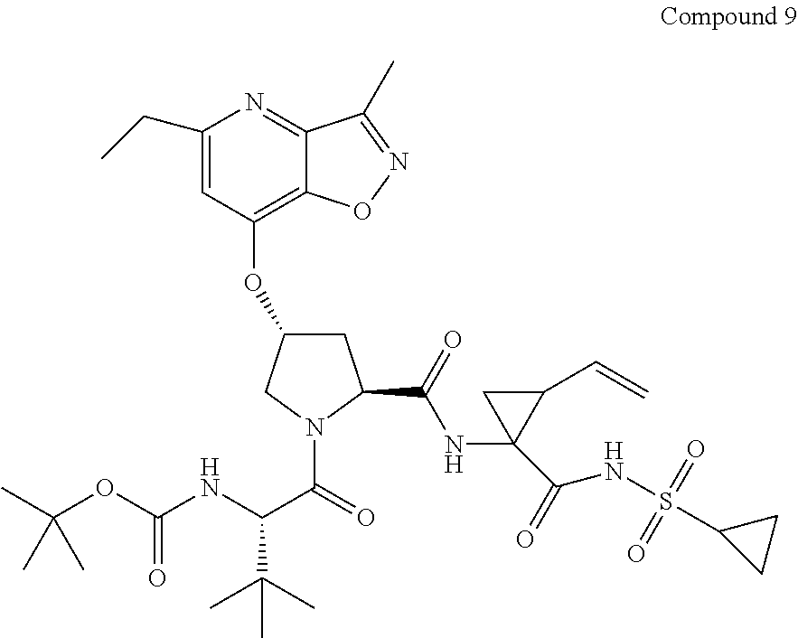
C1=C(CC)N=C2C(=C1OC1CC(C(NC3(C(NS(C4CC4)(=O)=O)=O)C(C=C)C3)=O)N(C(=O)C(NC(OC(C)(C)C)=O)C(C)(C)C)C1)ON=C2C
